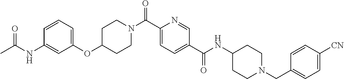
C1CN(C(C2=CC=C(C(=O)NC3CCN(CC4=CC=C([CN])C=C4)CC3)C=N2)=O)CCC1OC1=CC=CC(NC(=O)C)=C1
